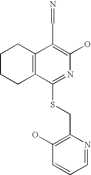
C1CCC2=C(C1)C(C=N)=C(O)N=C2SCC1=C(O)C=CC=N1
